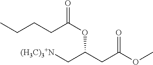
[(H3C)3+N]CC(CC(OC)=O)OC(=O)CCCC
